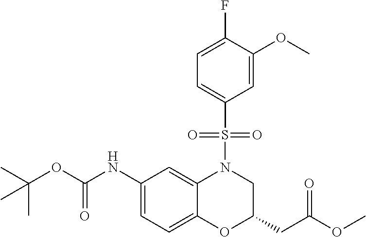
C1(NC(OC(C)(C)C)=O)=CC=C2C(=C1)N(S(C1=CC=C(F)C(OC)=C1)(=O)=O)CC(CC(OC)=O)O2
